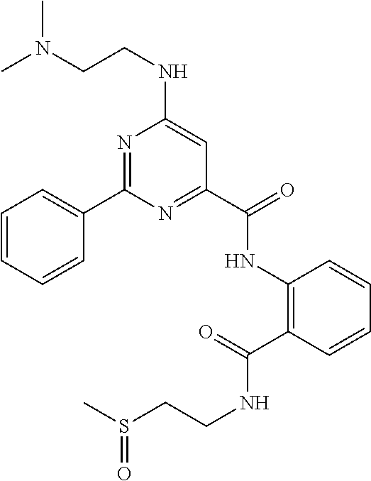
C1=CC=CC(C2=NC(NCCN(C)C)=CC(C(NC3=C(C(NCCS(C)=O)=O)C=CC=C3)=O)=N2)=C1
